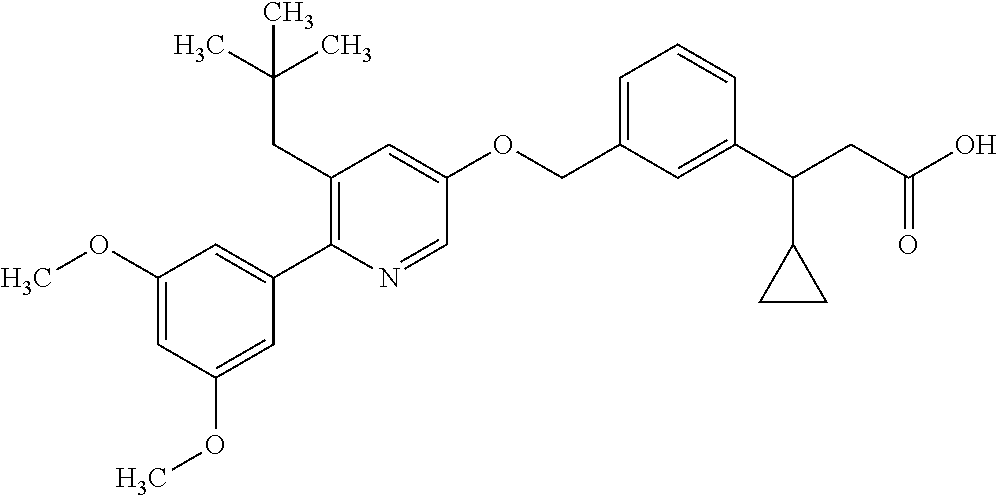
C1(OC)=CC(OC)=CC(C2=C(CC(C)(C)C)C=C(OCC3=CC=CC(C(CC(O)=O)C4CC4)=C3)C=N2)=C1
